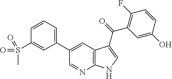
C1=CC=C(C2=CC3=C(N=C2)NC=C3C(C2=C(F)C=CC(O)=C2)=O)C=C1S(C)(=O)=O
